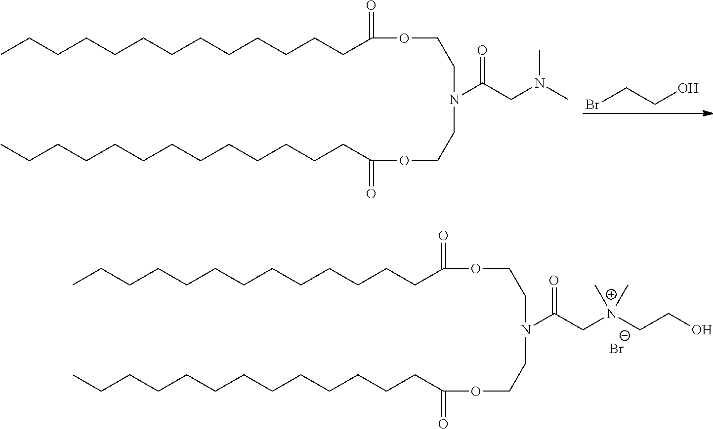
BrCCO.CCCCCCCCCCCCCC(=O)OCCN(CCOC(CCCCCCCCCCCCC)=O)C(CN(C)C)=O.CCCCCCCCCCCCCC(=O)OCCN(CCOC(CCCCCCCCCCCCC)=O)C(C[N+](C)(CCO)C)=O.[Br-]
